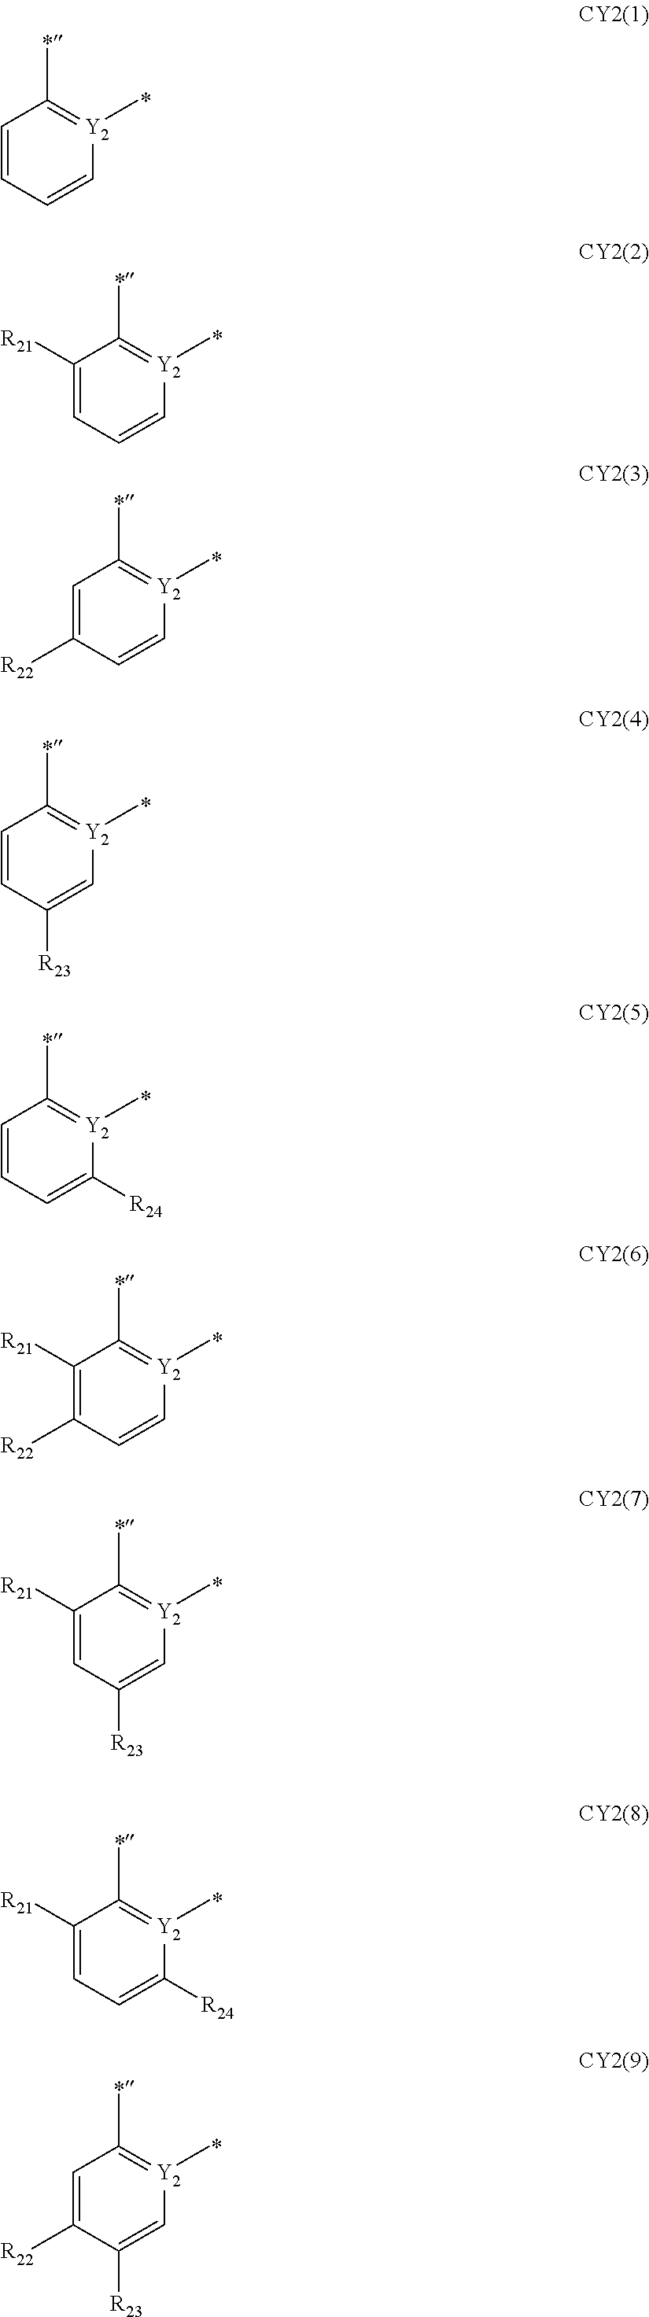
C1=CC=C[Y2](C)=C1C.C1([R21])=CC=C[Y2](C)=C1C.C1=C([R22])C=C[Y2](C)=C1C.C1=CC([R23])=C[Y2](C)=C1C.C1=CC=C([R24])[Y2](C)=C1C.C1([R21])=C([R22])C=C[Y2](C)=C1C.C1([R21])=CC([R23])=C[Y2](C)=C1C.C1([R21])=CC=C([R24])[Y2](C)=C1C.C1=C([R22])C([R23])=C[Y2](C)=C1C
